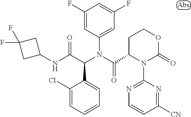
C1(N(C(C2CCOC(=O)N2C2=NC=CC([CN])=N2)=O)C(C(NC2CC(F)(F)C2)=O)C2=CC=CC=C2Cl)=CC(F)=CC(F)=C1
